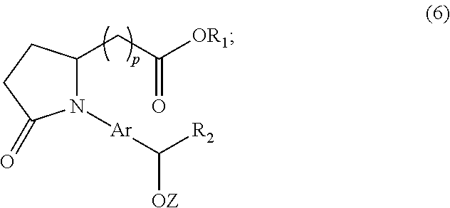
C([OZ])([Ar]N1C(CC([OR1])=O)CCC1=O)[R2]
